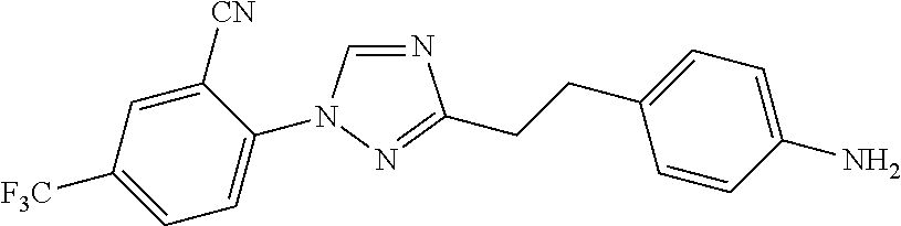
N1=CN(C2=CC=C([F3C])C=C2[CN])N=C1CCC1=CC=C(N)C=C1
